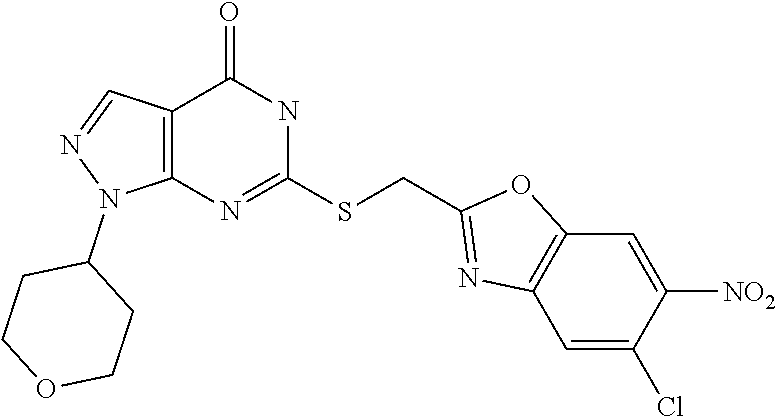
C12=C(N=C(SCC3=NC4=C(O3)C=C([NO2])C(Cl)=C4)NC1=O)N(C1CCOCC1)N=C2
